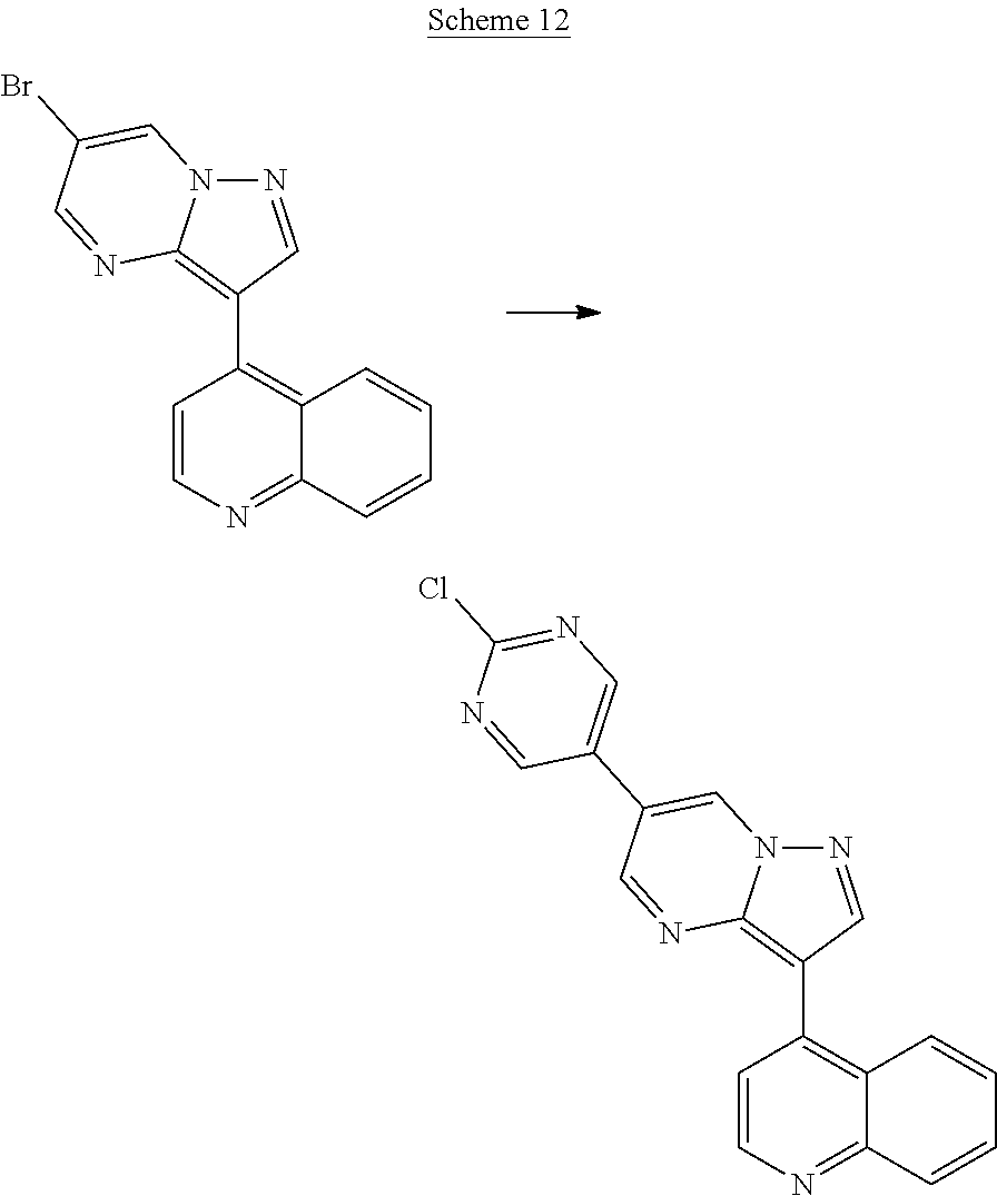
C1=CN=C2C(=C1C1=C3N(N=C1)C=C(Br)C=N3)C=CC=C2.C1=CN=C2C(=C1C1=C3N(N=C1)C=C(C1=CN=C(Cl)N=C1)C=N3)C=CC=C2
